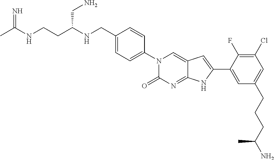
CC(NCCC(NCC1=CC=C(N2C(=O)N=C3C(=C2)C=C(C2=CC(CCCC(N)C)=CC(Cl)=C2F)N3)C=C1)CN)=N
